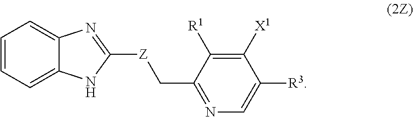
C12=CC=CC=C1N=C([Z]CC1=NC=C([R3])C([X1])=C1[R1])N2
